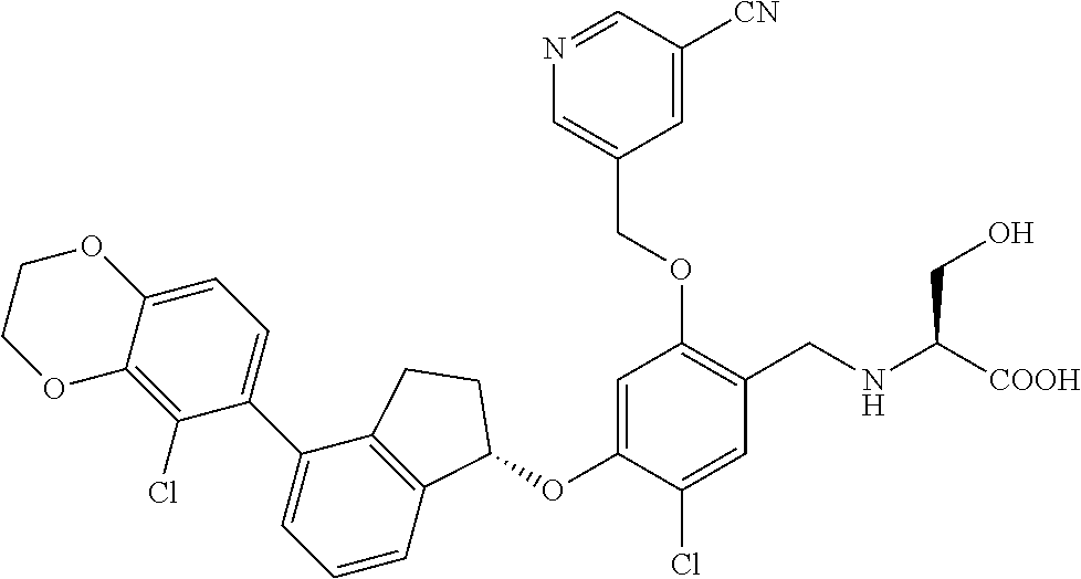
C1(Cl)=C2C(=CC=C1C1=CC=CC3=C1CCC3OC1=CC(OCC3=CN=CC([CN])=C3)=C(CNC([COOH])CO)C=C1Cl)OCCO2
